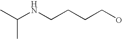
C(NCCCCO)(C)C
